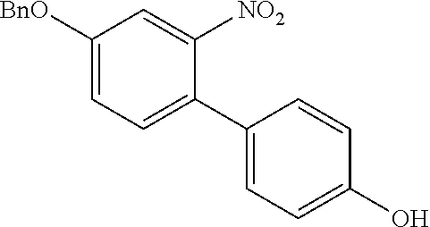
C1([BnO])=CC=C(C2=CC=C(O)C=C2)C([NO2])=C1
